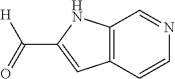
C12=C(NC(C([H])=O)=C1)C=NC=C2
